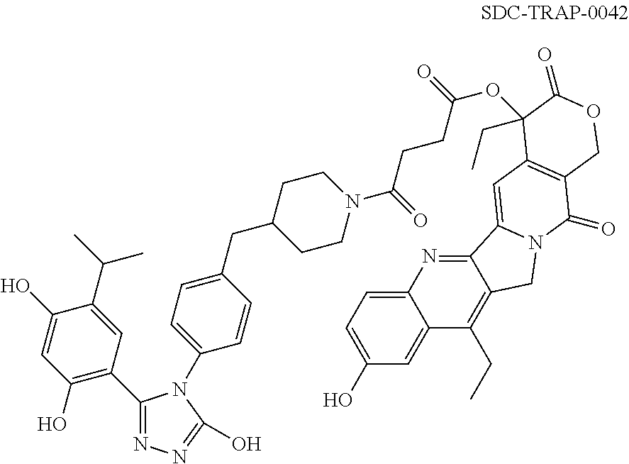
C12=CC=C(O)C=C1C(CC)=C1C(=N2)C2=CC3=C(C(=O)N2C1)COC(=O)C3(CC)OC(=O)CCC(N1CCC(CC2=CC=C(N3C(O)=NN=C3C3=C(O)C=C(O)C(C(C)C)=C3)C=C2)CC1)=O
